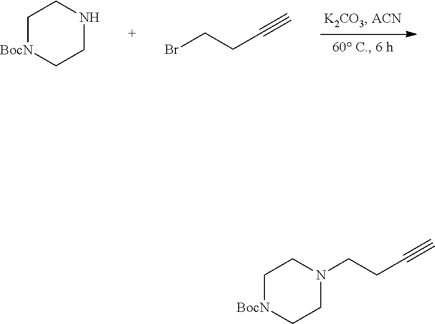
C1[BocN]CCNC1.BrCCC#C.C1[BocN]CCN(CCC#C)C1
